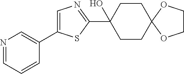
C1=C(C2=CN=CC=C2)SC(C2(O)CCC3(CC2)OCCO3)=N1
